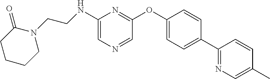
N(C1=CN=CC(OC2=CC=C(C3=NC=C(C)C=C3)C=C2)=N1)CCN1C(=O)CCCC1
